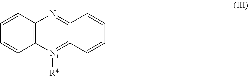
C1=CC=CC2=C1N=C1C(=[N+]2[R4])C=CC=C1
